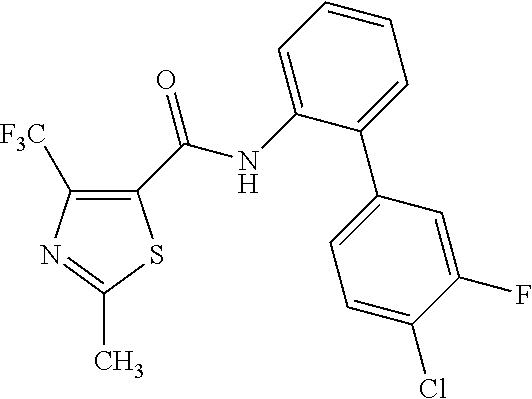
C1([F3C])=C(C(=O)NC2=CC=CC=C2C2=CC=C(Cl)C(F)=C2)SC(C)=N1
